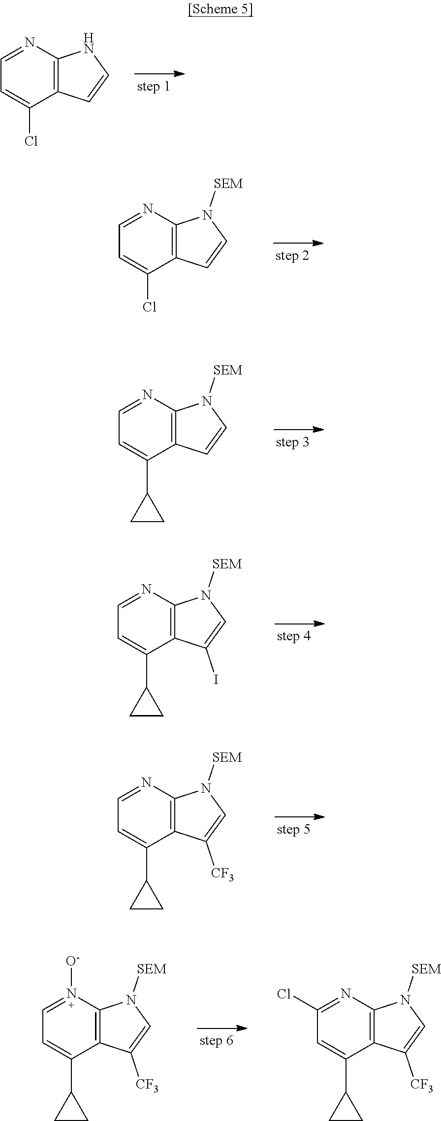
C1(Cl)=CC=NC2=C1C=CN2.C1=NC2=C(C(C3CC3)=C1)C=CN2[SEM].C1=NC2=C(C(Cl)=C1)C=CN2[SEM].C1=NC2=C(C(C3CC3)=C1)C(I)=CN2[SEM].C1=NC2=C(C(C3CC3)=C1)C([CF3])=CN2[SEM].C1=N([O-])C2=C(C(C3CC3)=C1)C([CF3])=CN2[SEM].C1(Cl)=NC2=C(C(C3CC3)=C1)C([CF3])=CN2[SEM]
